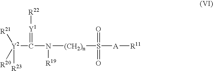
N([(CH2)n]S([A][R11])(=O)=O)([R19])C([Y2]([R23])([R21])[R20])=[Y1][R22]
